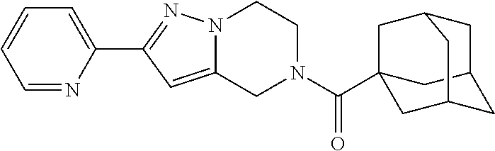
C1=NC(C2=NN3C(=C2)CN(C(=O)C24CC5CC(C2)CC(C4)C5)CC3)=CC=C1
